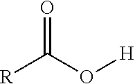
[R]C(O[H])=O
